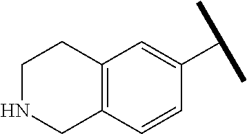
C12=C(C=CC(C(C)C)=C1)CNCC2
